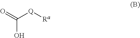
C(O)(=O)[Q][Ra]
